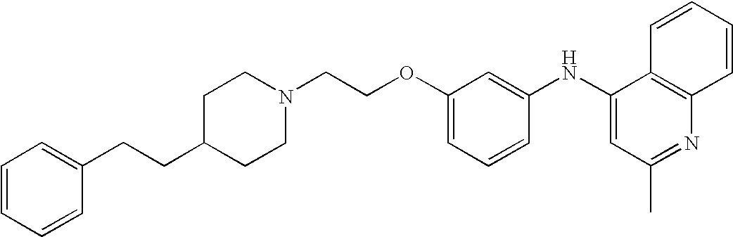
C1C(CCC2=CC=CC=C2)CCN(CCOC2=CC=CC(NC3=CC(C)=NC4=C3C=CC=C4)=C2)C1
